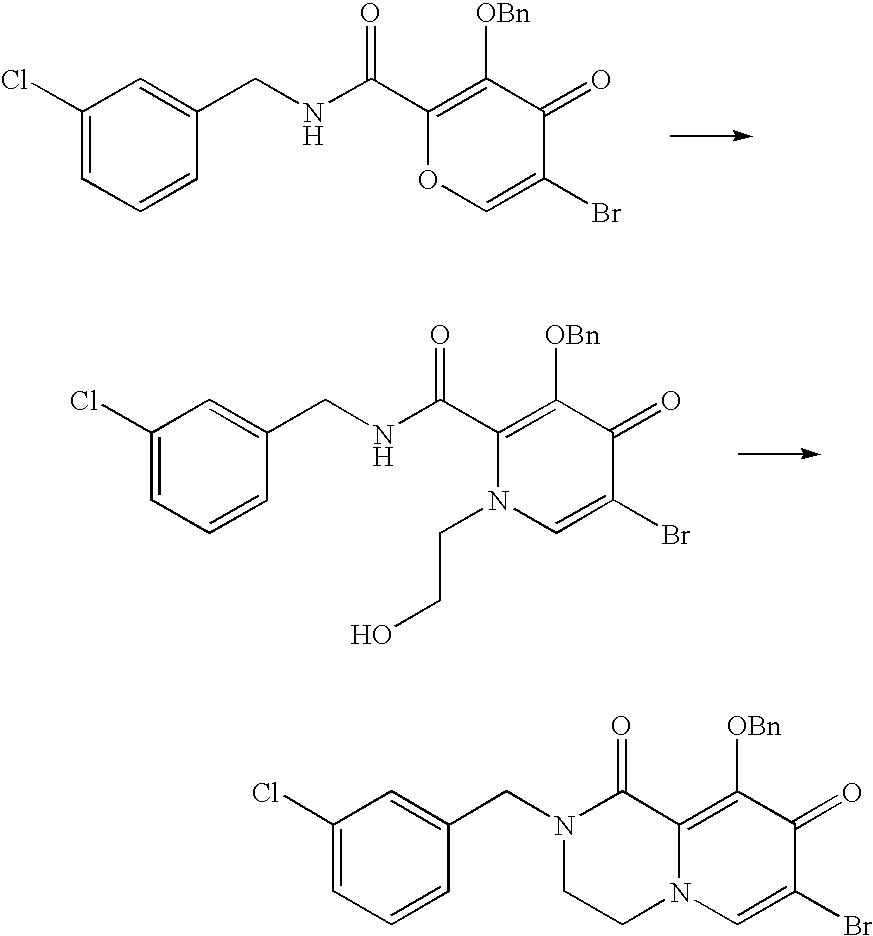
C1(Cl)=CC=CC(CN2C(=O)C3=C([OBn])C(=O)C(Br)=CN3CC2)=C1.C1(Cl)=CC=CC(CNC(C2=C([OBn])C(=O)C(Br)=CO2)=O)=C1.C1(Cl)=CC=CC(CNC(C2=C([OBn])C(=O)C(Br)=CN2CCO)=O)=C1
